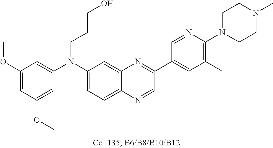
C1(OC)=CC(OC)=CC(N(C2=CC=C3C(=C2)N=C(C2=CC(C)=C(N4CCN(C)CC4)N=C2)C=N3)CCCO)=C1
